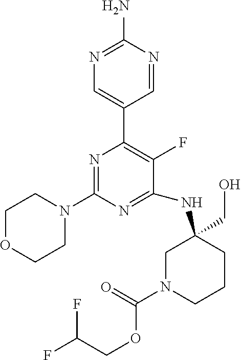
N1=C(N)N=CC(C2=C(F)C(NC3(CO)CN(C(=O)OCC(F)F)CCC3)=NC(N3CCOCC3)=N2)=C1
